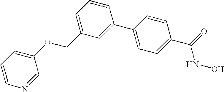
C1(OCC2=CC=CC(C3=CC=C(C(NO)=O)C=C3)=C2)=CC=CN=C1
